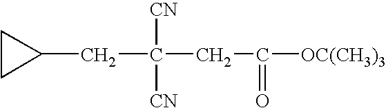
C(C([CN])([CN])CC(=O)[OC(CH3)3])C1CC1
